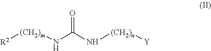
[R2][(CH2)m]NC(N[(CH2)n][Y])=O
